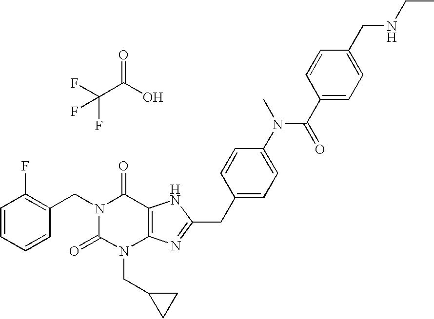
C1=CC=CC(CN2C(=O)N(CC3CC3)C3=C(C2=O)NC(CC2=CC=C(N(C(=O)C4=CC=C(CNCC)C=C4)C)C=C2)=N3)=C1F.C(O)(=O)C(F)(F)F
